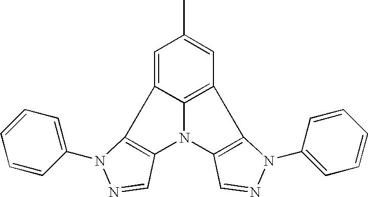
C1=C2C3=C(C=C1C)C1=C(N3C3=C2N(C2=CC=CC=C2)N=C3)C=NN1C1=CC=CC=C1
